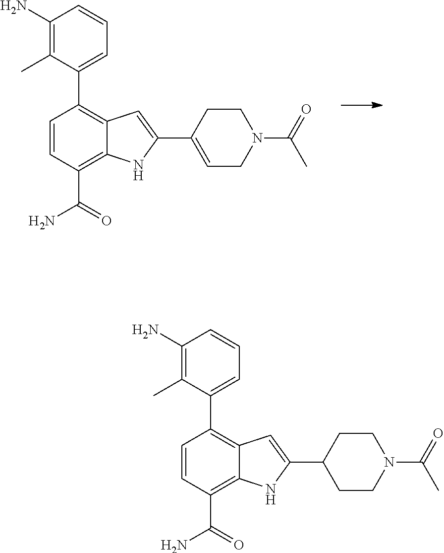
C1=CC=C(C2=C3C(=C(C(N)=O)C=C2)NC(C2=CCN(C(=O)C)CC2)=C3)C(C)=C1N.C1=CC=C(C2=C3C(=C(C(N)=O)C=C2)NC(C2CCN(C(=O)C)CC2)=C3)C(C)=C1N
